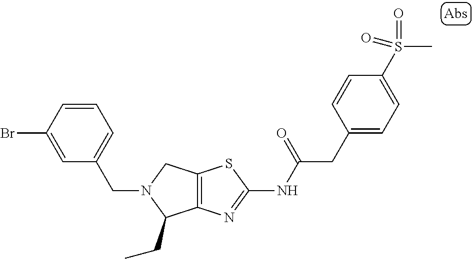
C12=C(N=C(NC(CC3=CC=C(S(C)(=O)=O)C=C3)=O)S1)C(CC)N(CC1=CC=CC(Br)=C1)C2
